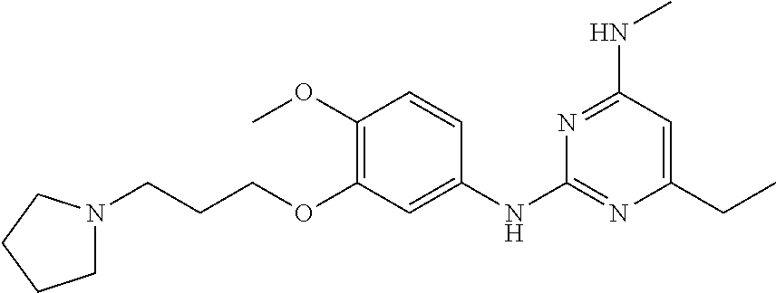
C1N(CCCOC2=C(OC)C=CC(NC3=NC(CC)=CC(NC)=N3)=C2)CCC1
